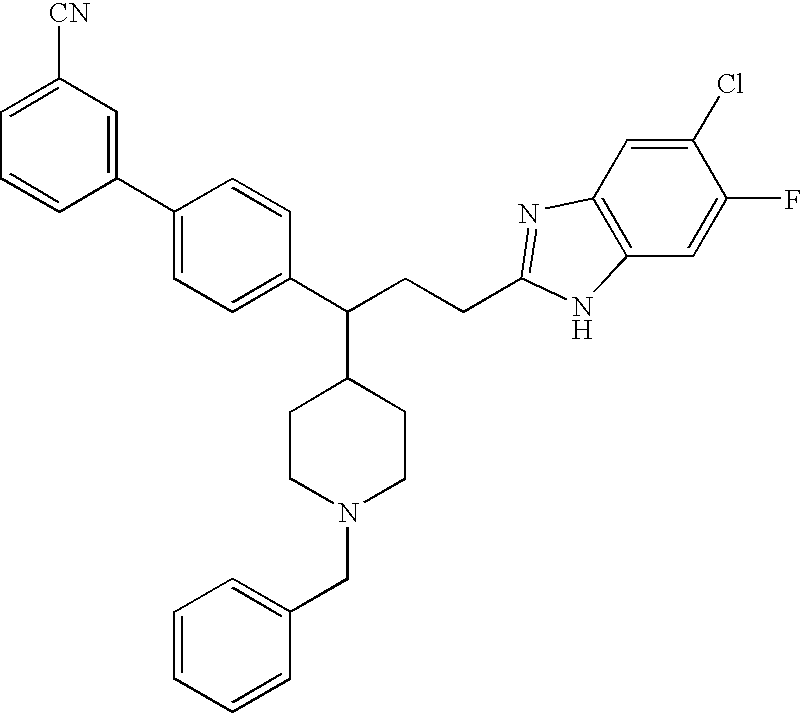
C1=C([CN])C=C(C2=CC=C(C(CCC3=NC4=C(C=C(F)C(Cl)=C4)N3)C3CCN(CC4=CC=CC=C4)CC3)C=C2)C=C1
